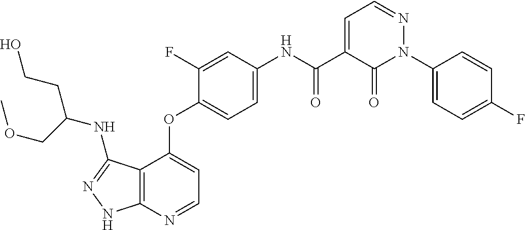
C12=C(N=CC=C1OC1=CC=C(NC(C3=CC=NN(C4=CC=C(F)C=C4)C3=O)=O)C=C1F)NN=C2NC(CCO)COC
